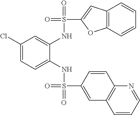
C1(Cl)=CC=C(NS(=O)(=O)C2=CC3=C(C=C2)N=CC=C3)C(NS(=O)(C2=CC3=C(O2)C=CC=C3)=O)=C1
